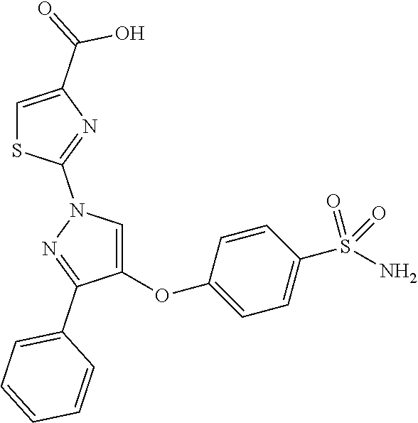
C1=C(OC2=CC=C(S(N)(=O)=O)C=C2)C(C2=CC=CC=C2)=NN1C1=NC(C(O)=O)=CS1
